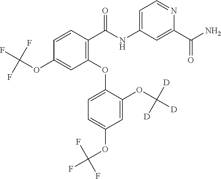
C1=CC(C(NC2=CC=NC(C(N)=O)=C2)=O)=C(OC2=CC=C(OC(F)(F)F)C=C2OC([D])([D])[D])C=C1OC(F)(F)F
